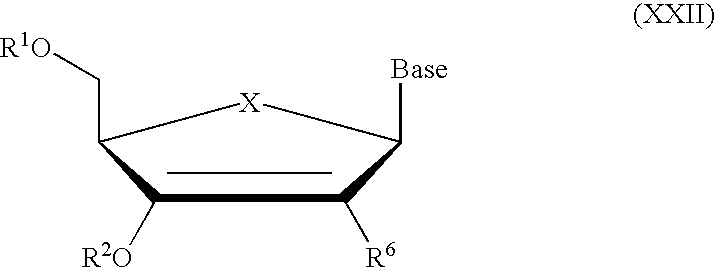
C1([R2O])=C([R6])C([Base])[X]C1C[R1O]
